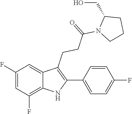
C1=C(F)C=C2C(CCC(=O)N3C(CO)CCC3)=C(C3=CC=C(F)C=C3)NC2=C1F
